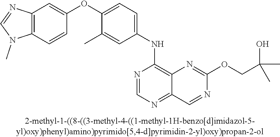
C1(OC2=CC=C(NC3=C4C(=NC=N3)C=NC(OCC(C)(O)C)=N4)C=C2C)=CC2=C(C=C1)N(C)C=N2
